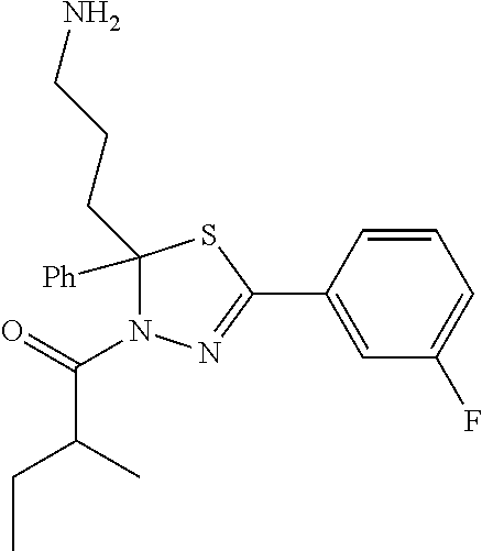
C1([Ph])(CCCN)N(C(=O)C(C)CC)N=C(C2=CC(F)=CC=C2)S1
